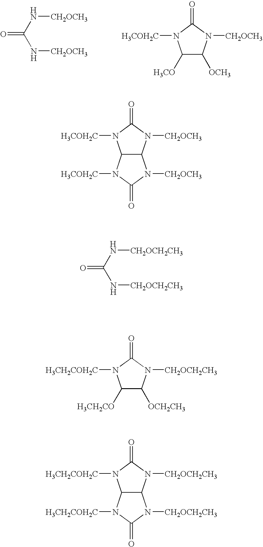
N(C(N[CH2OCH3])=O)[CH2OCH3].C1([H3CO])C([OCH3])N([CH2OCH3])C(=O)N1[H3COH2C].C12C(N([CH2OCH3])C(=O)N1[H3COH2C])N([CH2OCH3])C(=O)N2[H3COH2C].N(C(N[CH2OCH2CH3])=O)[CH2OCH2CH3].C1([H3CH2CO])C([OCH2CH3])N([CH2OCH2CH3])C(=O)N1[H3CH2COH2C].C12C(N([CH2OCH2CH3])C(=O)N1[H3CH2COH2C])N([CH2OCH2CH3])C(=O)N2[H3CH2COH2C]
